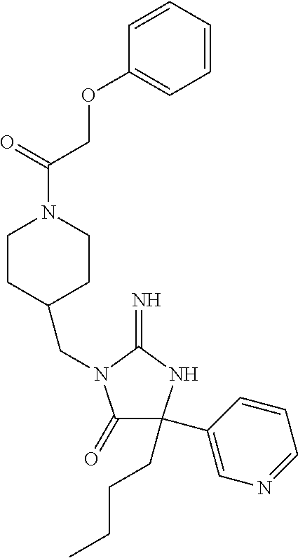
C1(=O)C(C2=CN=CC=C2)(CCCC)NC(=N)N1CC1CCN(C(=O)COC2=CC=CC=C2)CC1
